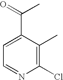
C1=C(C(=O)C)C(C)=C(Cl)N=C1
